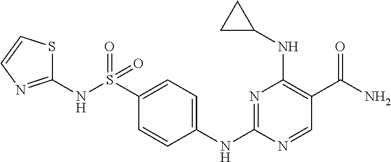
N1=C(NC2=CC=C(S(NC3=NC=CS3)(=O)=O)C=C2)N=CC(C(N)=O)=C1NC1CC1
